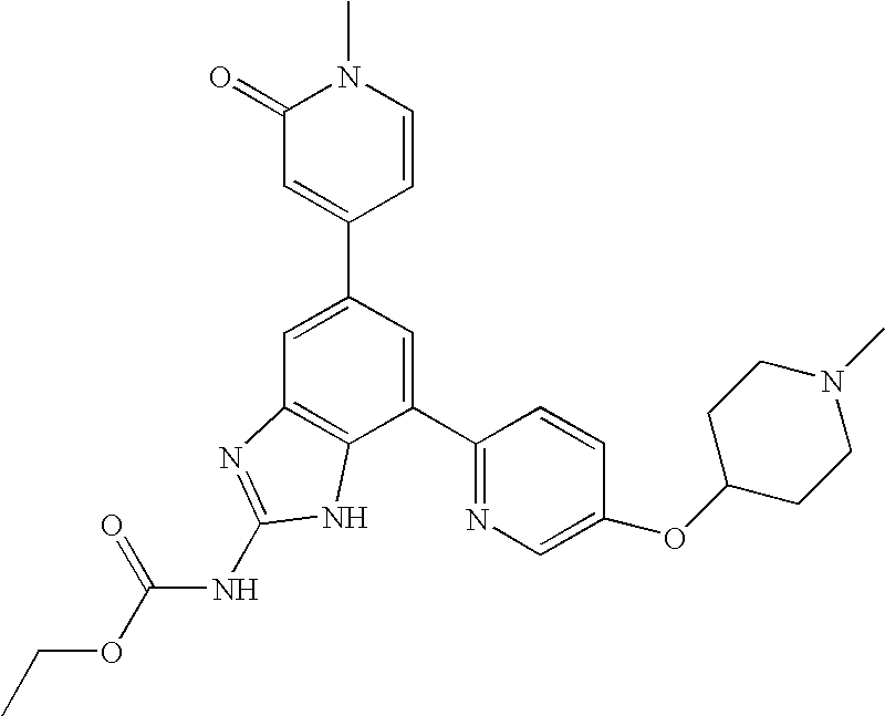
C1=C(C2=CC(=O)N(C)C=C2)C=C(C2=NC=C(OC3CCN(C)CC3)C=C2)C2=C1N=C(NC(OCC)=O)N2
